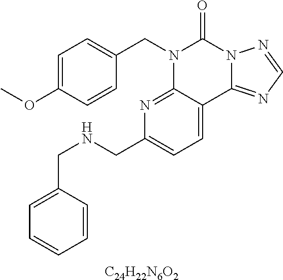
[C24H22N6O2].C1=C(OC)C=CC(CN2C3=NC(CNCC4=CC=CC=C4)=CC=C3C3=NC=NN3C2=O)=C1
